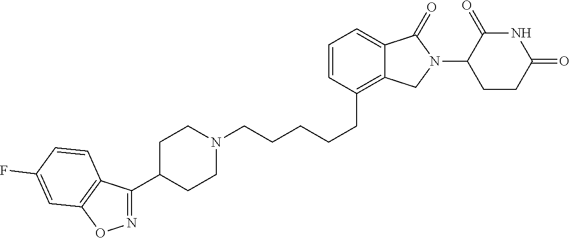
C(CCCCC1=C2C(=CC=C1)C(=O)N(C1C(=O)NC(=O)CC1)C2)N1CCC(C2=NOC3=C2C=CC(F)=C3)CC1
